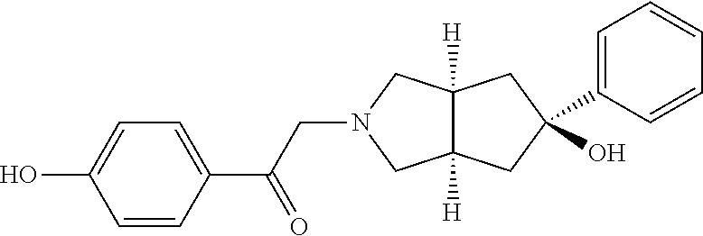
C12([H])C([H])(CC(O)(C3=CC=CC=C3)C1)CN(CC(C1=CC=C(O)C=C1)=O)C2
